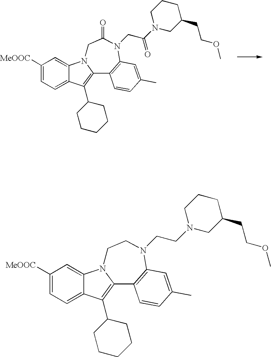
C1([MeOOC])=CC=C2C(=C1)N1C(=C2C2CCCCC2)C2=C(N(CC(N3CC(CCOC)CCC3)=O)C(=O)C1)C=C(C)C=C2.C1([MeOOC])=CC=C2C(=C1)N1C(=C2C2CCCCC2)C2=C(N(CCN3CC(CCOC)CCC3)CC1)C=C(C)C=C2
